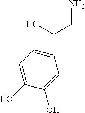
NCC(O)C1=CC=C(O)C(O)=C1
